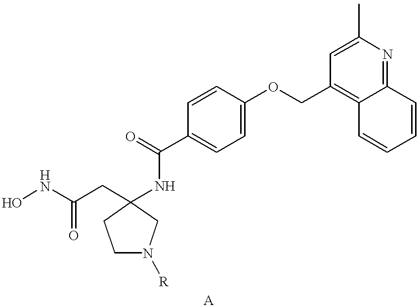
ONC(CC1(NC(C2=CC=C(OCC3=C4C(=NC(C)=C3)C=CC=C4)C=C2)=O)CN([R])CC1)=O
